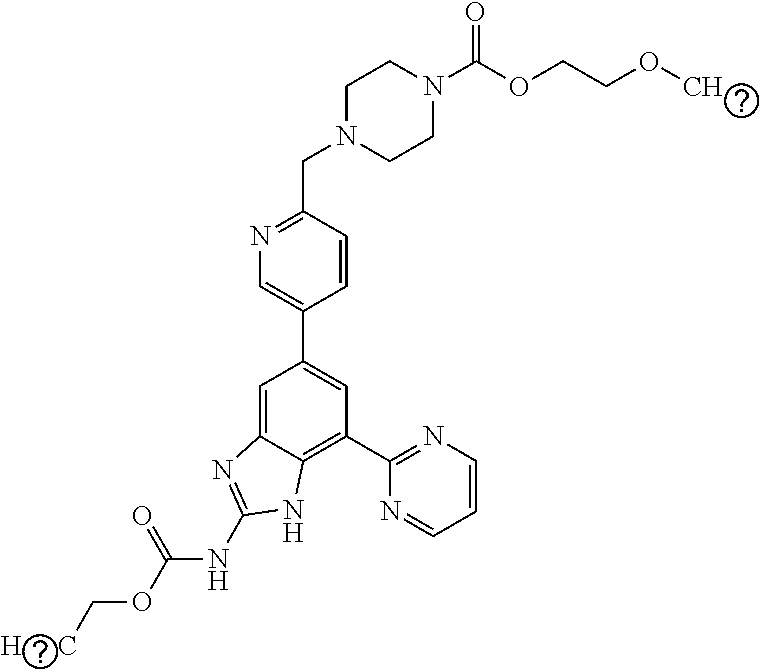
C1=CC(CN2CCN(C(OCCOC)=O)CC2)=NC=C1C1=CC(C2=NC=CC=N2)=C2C(=C1)N=C(NC(OC[H     C])=O)N2
